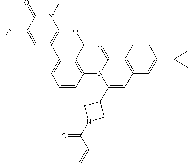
C1=CC(N2C(C3CN(C(C=C)=O)C3)=CC3=C(C2=O)C=CC(C2CC2)=C3)=C(CO)C(C2=CN(C)C(=O)C(N)=C2)=C1
